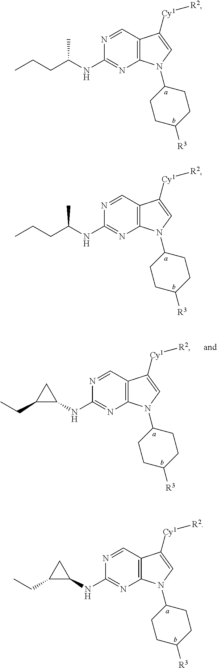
N1=CC2=C(N=C1NC(CCC)C)N(C1CCC([R3])CC1)C=C2[Cy1][R2].N1=CC2=C(N=C1NC(CCC)C)N(C1CCC([R3])CC1)C=C2[Cy1][R2].N1=CC2=C(N=C1NC1CC1CC)N(C1CCC([R3])CC1)C=C2[Cy1][R2].N1=CC2=C(N=C1NC1CC1CC)N(C1CCC([R3])CC1)C=C2[Cy1][R2]
